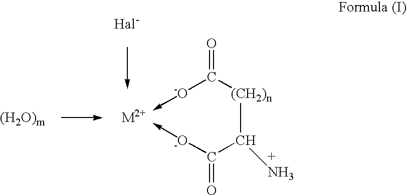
[-O]C([(CH2)n]C(C([-O])=O)N)=O
